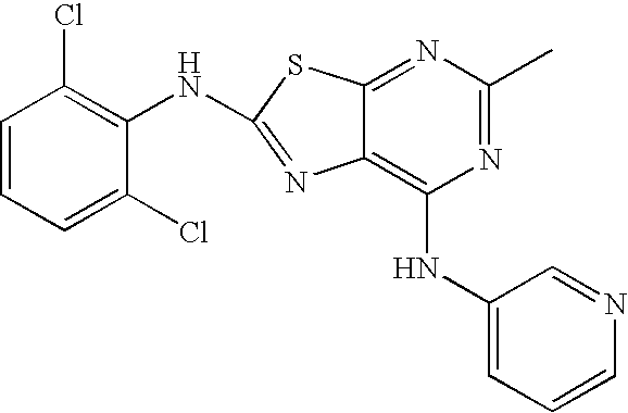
C1=CC=C(Cl)C(NC2=NC3=C(NC4=CC=CN=C4)N=C(C)N=C3S2)=C1Cl
